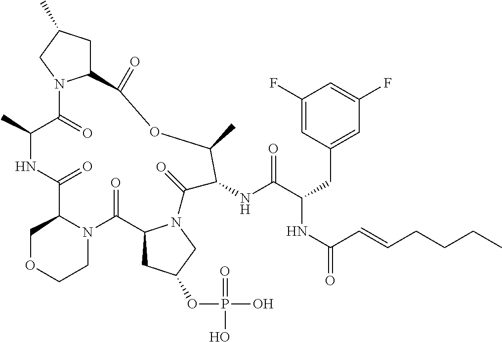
C1OCCN2C1C(=O)NC(C)C(=O)N1C(CC(C)C1)C(=O)OC(C)C(NC(C(CC1=CC(F)=CC(F)=C1)NC(=O)C=CCCCC)=O)C(=O)N1C(C2=O)CC(OP(O)(=O)O)C1
